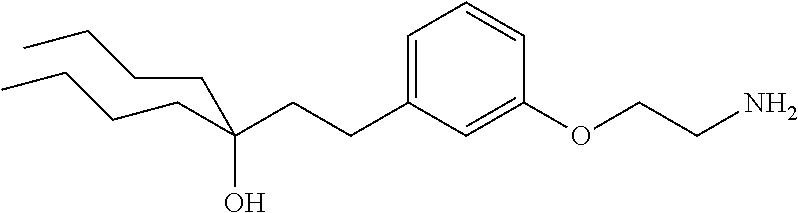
C(CCC1=CC=CC(OCCN)=C1)(CCCC)(O)CCCC
